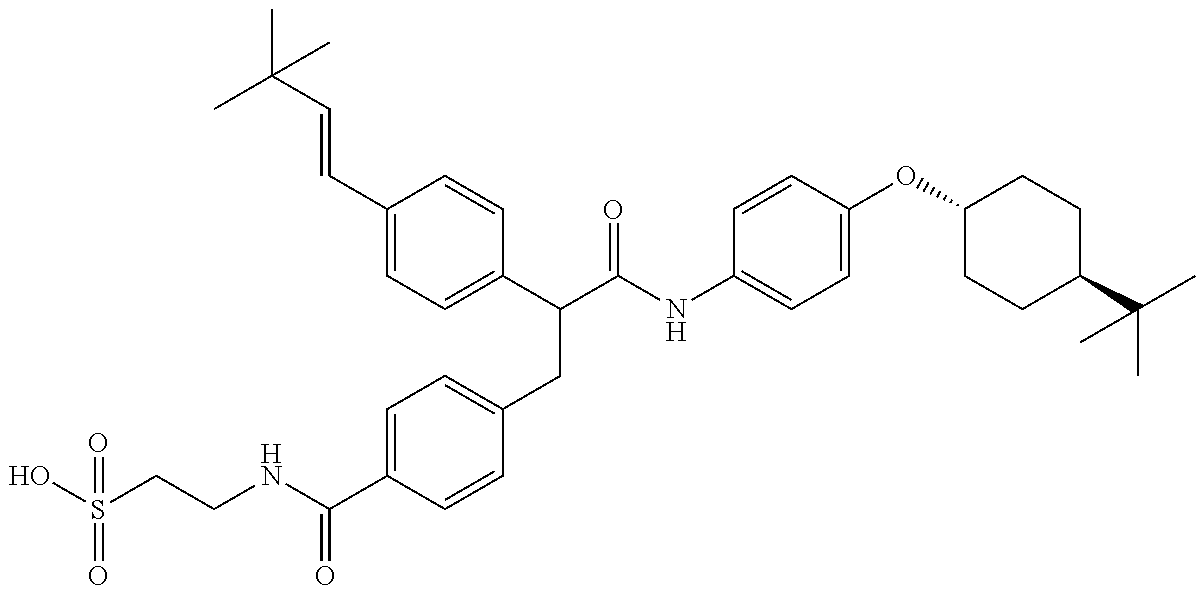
OS(CCNC(C1=CC=C(CC(C(NC2=CC=C(OC3CCC(C(C)(C)C)CC3)C=C2)=O)C2=CC=C(C=CC(C)(C)C)C=C2)C=C1)=O)(=O)=O
